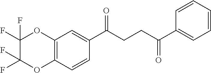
C12=C(C=CC(C(CCC(C3=CC=CC=C3)=O)=O)=C1)OC(F)(F)C(F)(F)O2
